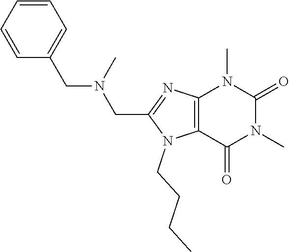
C1=CC(CN(CC2=NC3=C(N2CCCC)C(=O)N(C)C(=O)N3C)C)=CC=C1
